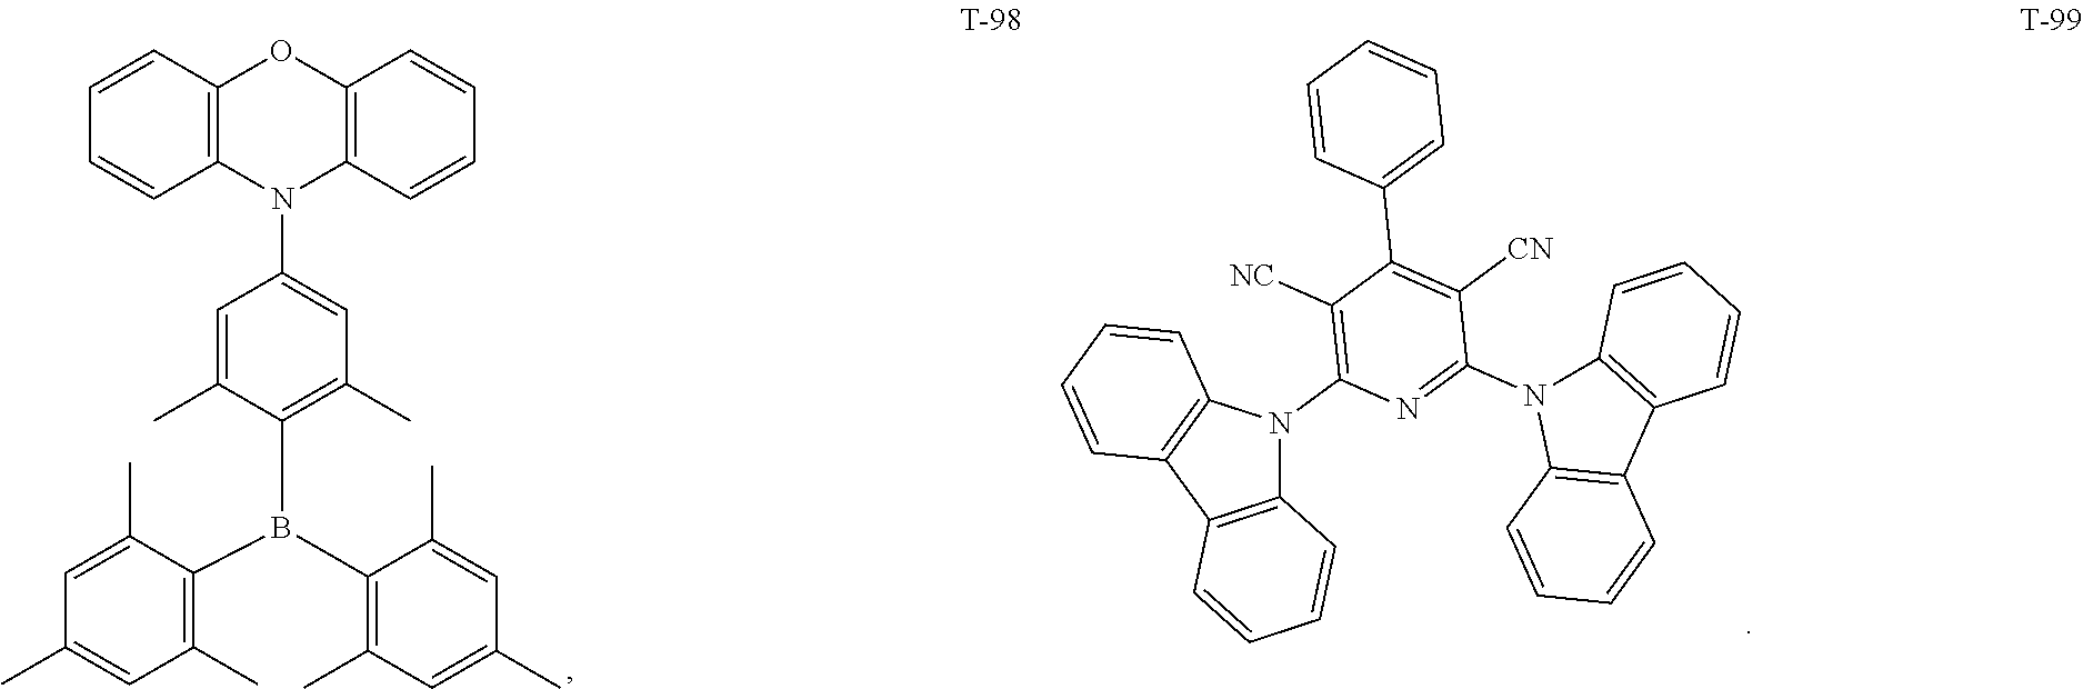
C12=C(N(C3=CC(C)=C(B(C4=C(C)C=C(C)C=C4C)C4=C(C)C=C(C)C=C4C)C(C)=C3)C3=C(O1)C=CC=C3)C=CC=C2.C1([NC])=C(N2C3=C(C4=C2C=CC=C4)C=CC=C3)N=C(N2C3=C(C4=C2C=CC=C4)C=CC=C3)C([CN])=C1C1=CC=CC=C1
